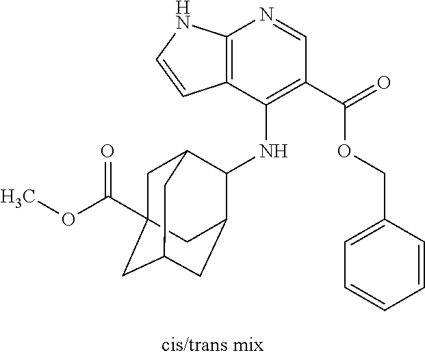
C12=C(C(NC3C4CC5CC(C(OC)=O)(CC3C5)C4)=C(C(=O)OCC3=CC=CC=C3)C=N1)C=CN2
